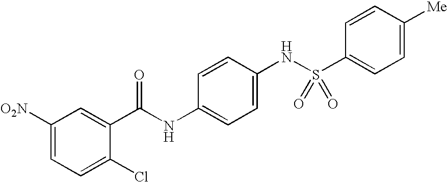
C1([O2N])=CC=C(Cl)C(C(NC2=CC=C(NS(C3=CC=C([Me])C=C3)(=O)=O)C=C2)=O)=C1
